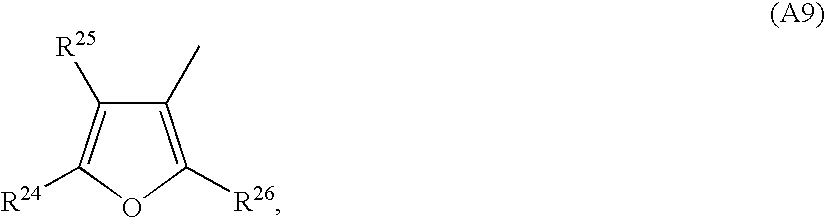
C1(C)=C([R26])OC([R24])=C1[R25]
